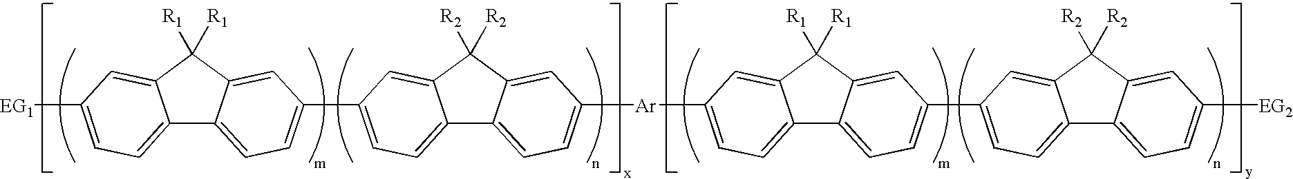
C12=CC=C([EG1])C=C1C([R1])([R1])C1=CC(C3=CC=C4C5=CC=C([Ar]C6=CC=C7C8=CC=C(C9=CC=C%10C%11=CC=C([EG2])C=C%11C([R2])([R2])C%10=C9)C=C8C([R1])([R1])C7=C6)C=C5C([R2])([R2])C4=C3)=CC=C21
